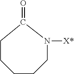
C1CCN([X*])C(=O)CC1
